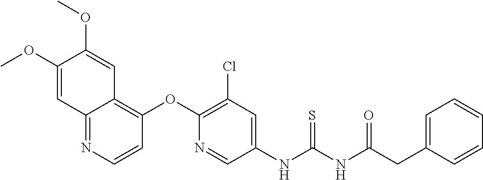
C1(OC)=CC2=NC=CC(OC3=C(Cl)C=C(NC(=S)NC(CC4=CC=CC=C4)=O)C=N3)=C2C=C1OC
